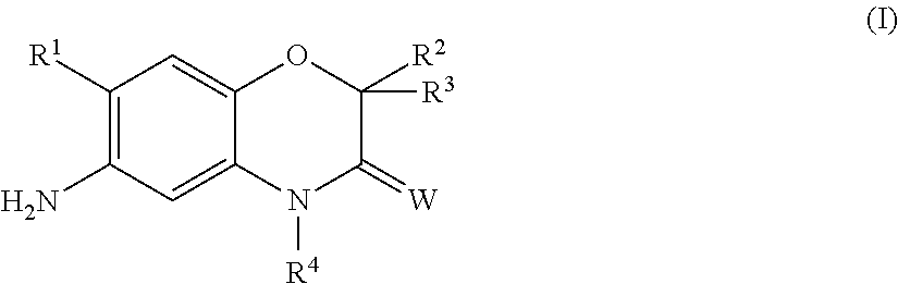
C1([R1])=C(N)C=C2C(=C1)OC([R2])([R3])C(=[W])N2[R4]
